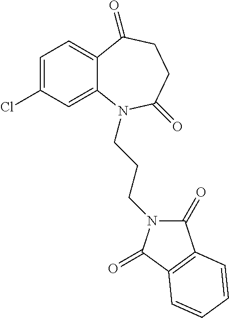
C1=C(Cl)C=C2C(=C1)C(=O)CCC(=O)N2CCCN1C(=O)C2=C(C1=O)C=CC=C2
